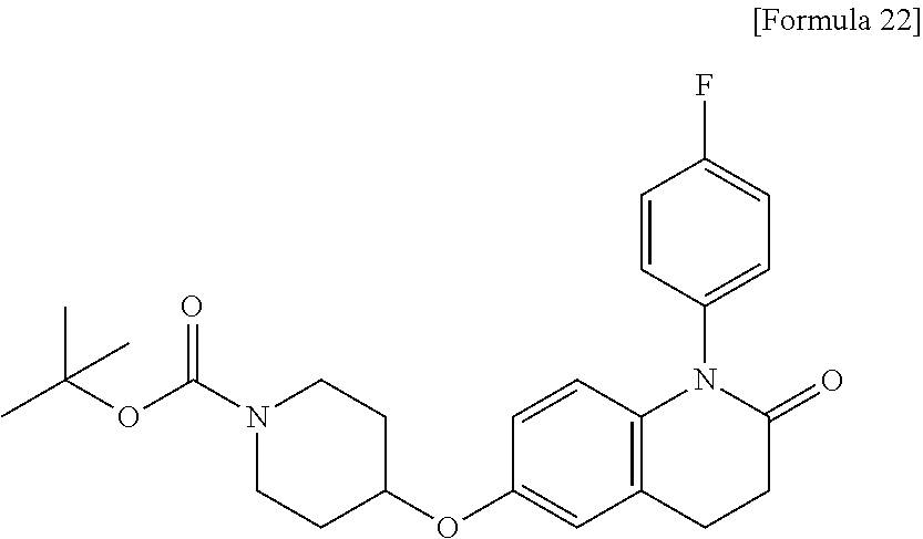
C12=C(C=CC(OC3CCN(C(OC(C)(C)C)=O)CC3)=C1)N(C1=CC=C(F)C=C1)C(=O)CC2
